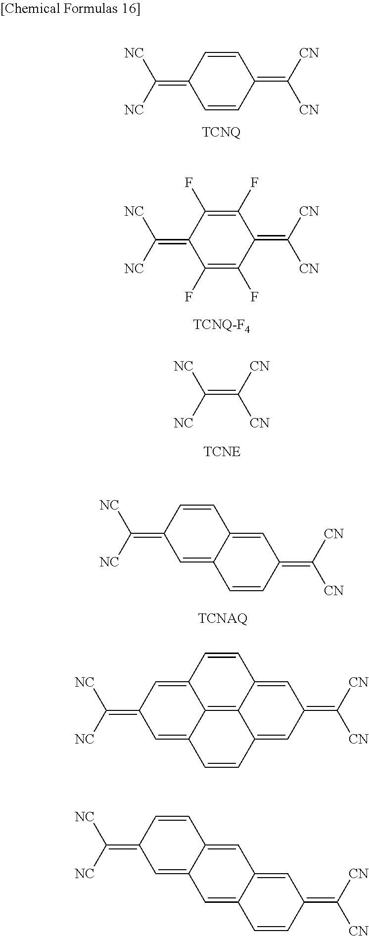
C1=CC(=C([NC])[NC])C=CC1=C([CN])[CN].C1(F)=C(F)C(=C([NC])[NC])C(F)=C(F)C1=C([CN])[CN].C(=C([CN])[CN])([NC])[NC].C(=C1C=C2C(=CC(=C([CN])[CN])C=C2)C=C1)([NC])[NC].C1=CC2=CC(=C([NC])[NC])C=C3C2=C2C1=CC(=C([CN])[CN])C=C2C=C3.C(=C1C=C2C(=CC3=CC(=C([CN])[CN])C=CC3=C2)C=C1)([NC])[NC]
